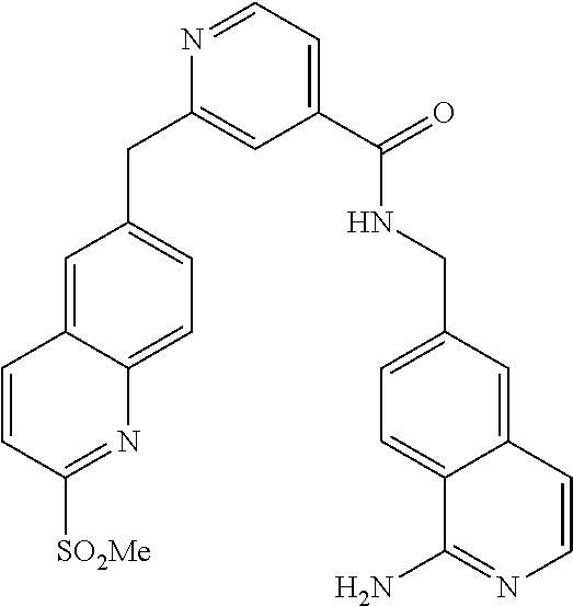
C1=C2C(=CC=C1CC1=CC(C(=O)NCC3=CC=C4C(=C3)C=CN=C4N)=CC=N1)N=C([SO2Me])C=C2
